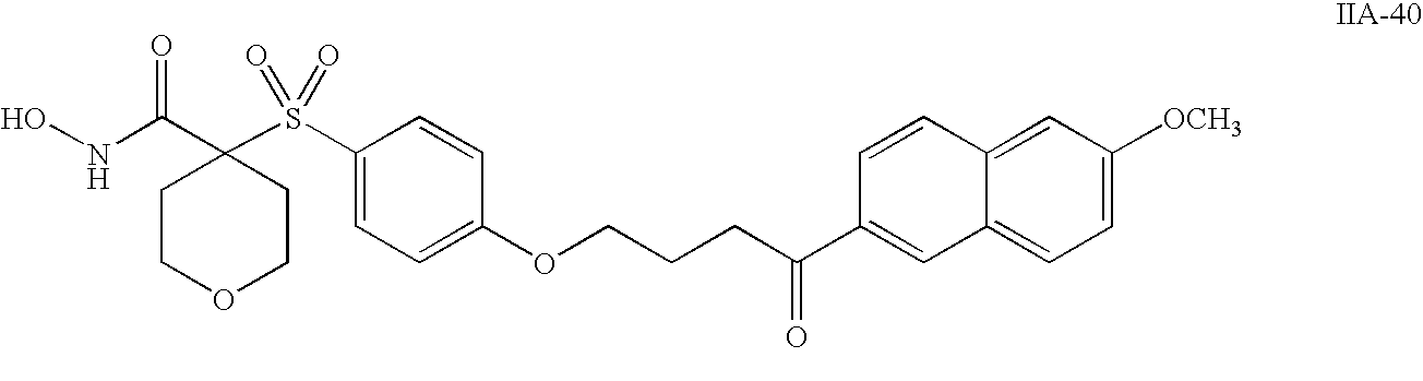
C1(C(NO)=O)(S(C2=CC=C(OCCCC(C3=CC4=CC=C([OCH3])C=C4C=C3)=O)C=C2)(=O)=O)CCOCC1
